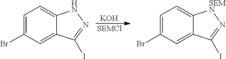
[KOH].[SEMCl].C1=C(Br)C=C2C(=C1)NN=C2I.C1=C(Br)C=C2C(=C1)[SEMN]N=C2I
